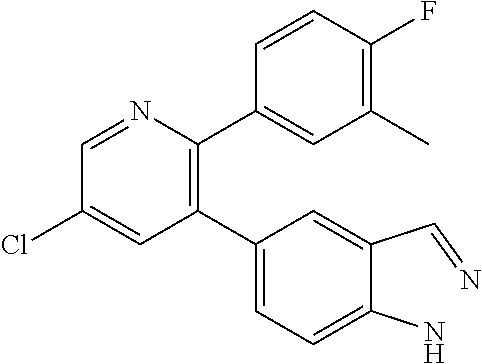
C1(C2=CC=C(N)C(C=N)=C2)=C(C2=CC(C)=C(F)C=C2)N=CC(Cl)=C1
